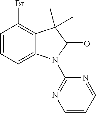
C1=CC=C2C(=C1Br)C(C)(C)C(=O)N2C1=NC=CC=N1
